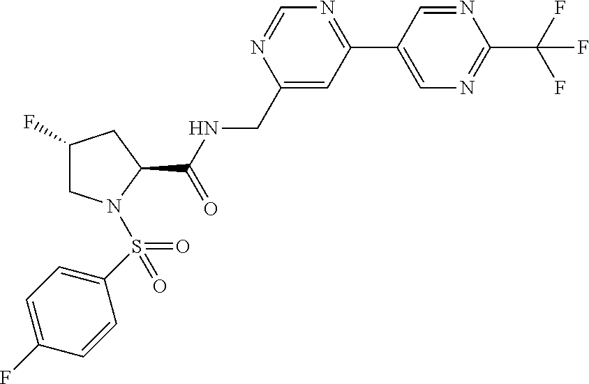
N1=CC(C2=NC=NC(CNC(C3CC(F)CN3S(=O)(C3=CC=C(F)C=C3)=O)=O)=C2)=CN=C1C(F)(F)F
